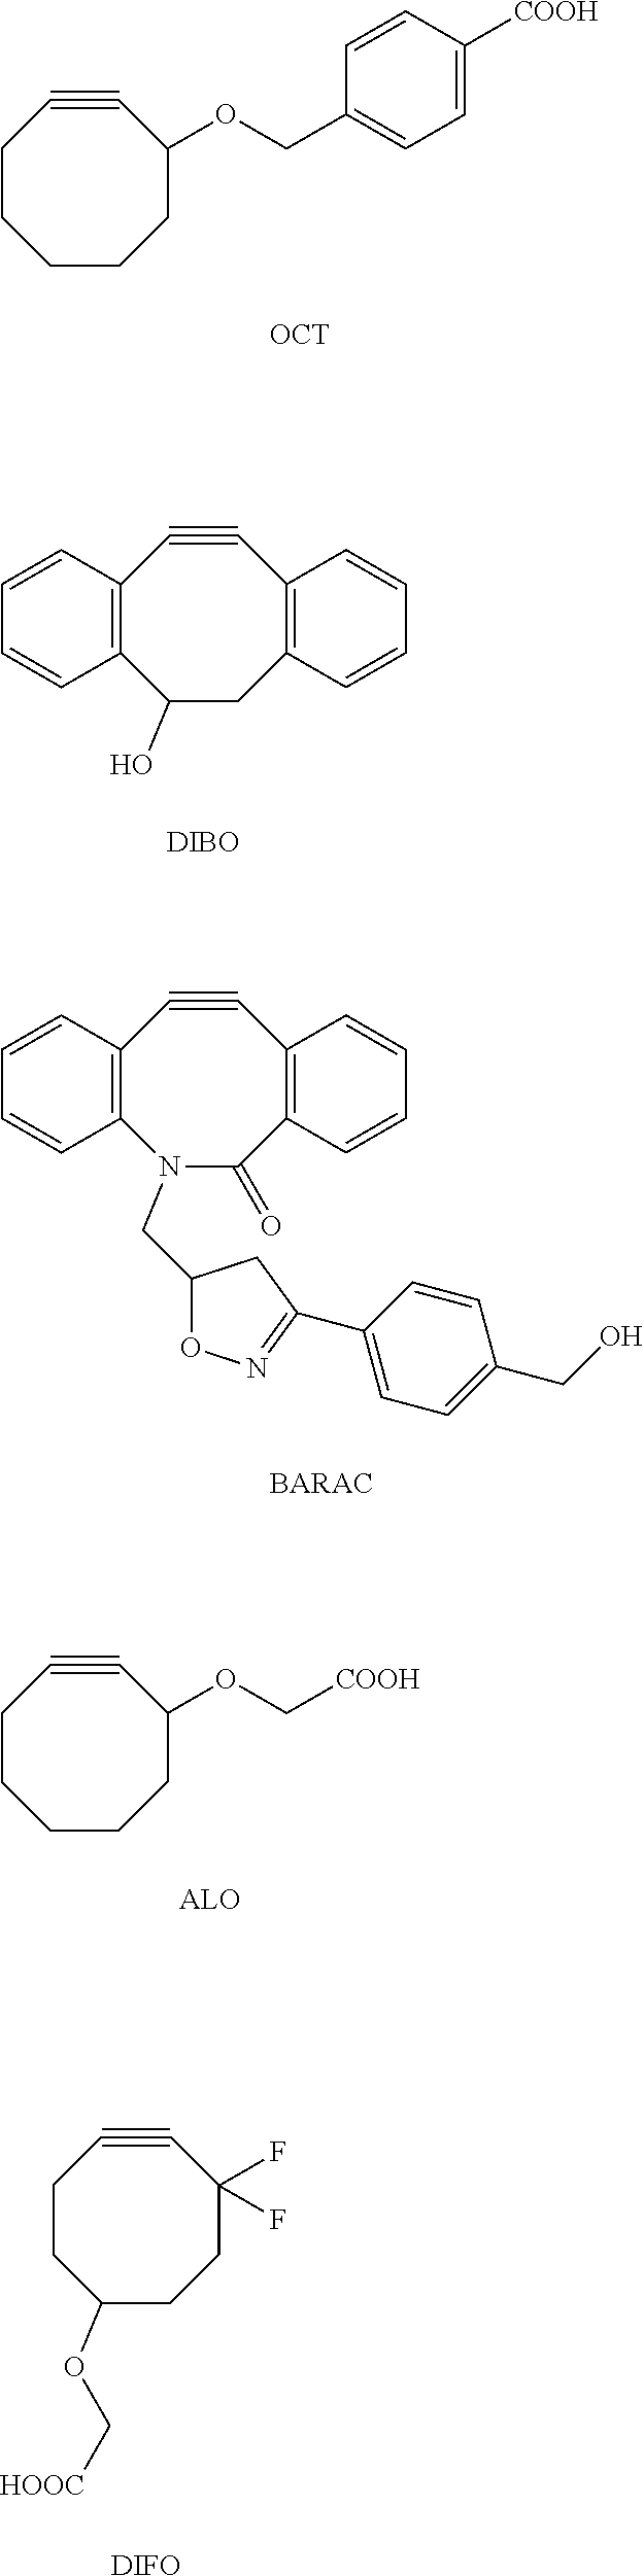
C1CCC(OCC2=CC=C([COOH])C=C2)C#CCC1.[OCT].C1(O)CC2=C(C#CC3=C1C=CC=C3)C=CC=C2.[DIBO].N1(CC2ON=C(C3=CC=C(CO)C=C3)C2)C(=O)C2=C(C#CC3=C1C=CC=C3)C=CC=C2.C1CCC(OC[COOH])C#CCC1.C1(OC[HOOC])CCC(F)(F)C#CCC1.[DIFO]
